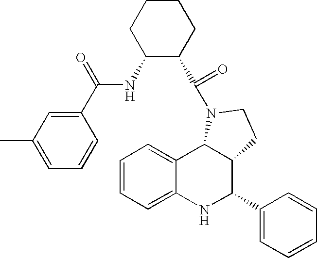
C1=CC=C2C(=C1)C1C(C(C3=CC=CC=C3)N2)CCN1C(=O)C1C(NC(C2=CC(C)=CC=C2)=O)CCCC1
